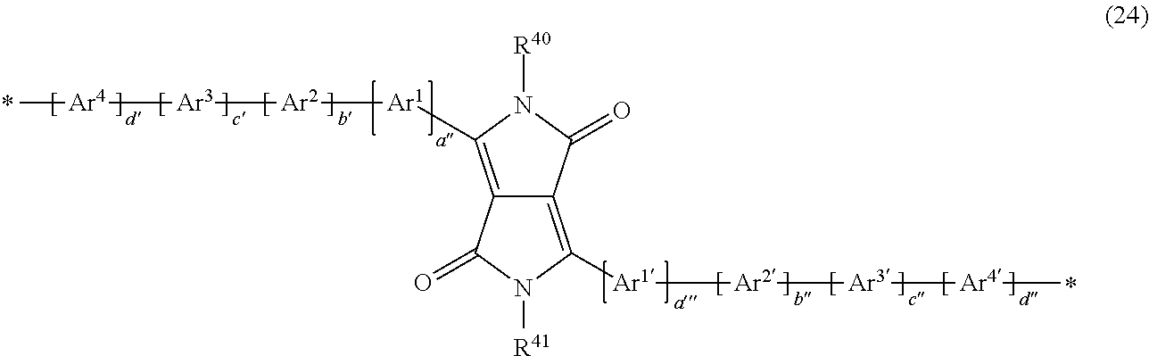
C[Ar4][Ar3][Ar2][Ar1]C1=C2C(=C([Ar1][Ar2][Ar3][Ar4]C)N([R41])C2=O)C(=O)N1[R40]
